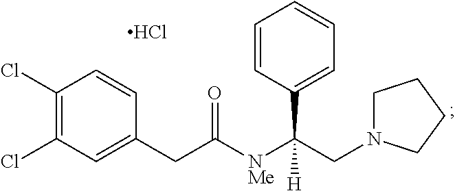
C1(Cl)=C(Cl)C=C(CC([NMe]C(CN2CCCC2)(C2=CC=CC=C2)[H])=O)C=C1.Cl
